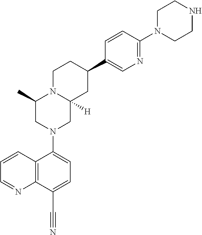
C12=C(C(C#N)=CC=C1N1CC3([H])N(C(C)C1)CCC(C1=CN=C(N4CCNCC4)C=C1)C3)N=CC=C2
